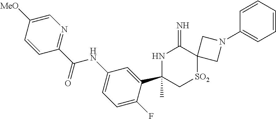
C1(C(=O)NC2=CC=C(F)C(C3(C)NC(=N)C4([SO2]C3)CN(C3=CC=CC=C3)C4)=C2)=NC=C([MeO])C=C1
